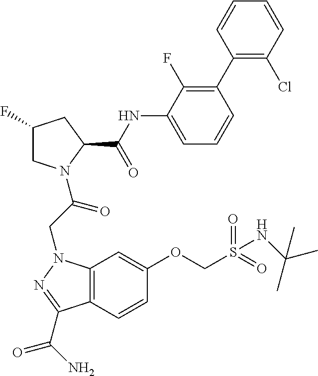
C1(NC(C2N(C(CN3C4=C(C=CC(OCS(=O)(=O)NC(C)(C)C)=C4)C(C(N)=O)=N3)=O)CC(F)C2)=O)=CC=CC(C2=C(Cl)C=CC=C2)=C1F
